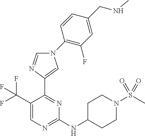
C1=NC(C2=NC(NC3CCN(S(C)(=O)=O)CC3)=NC=C2C(F)(F)F)=CN1C1=C(F)C=C(CNC)C=C1
